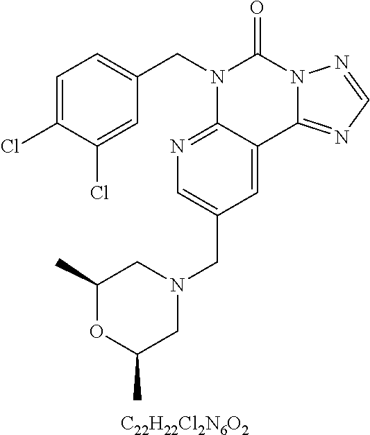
[C22H22Cl2N6O2].C1(Cl)=CC=C(CN2C3=NC=C(CN4CC(C)OC(C)C4)C=C3C3=NC=NN3C2=O)C=C1Cl
